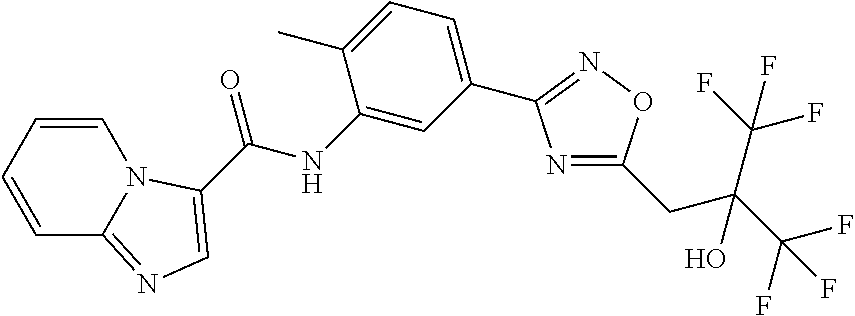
C(=O)(NC1=CC(C2=NOC(CC(C(F)(F)F)(C(F)(F)F)O)=N2)=CC=C1C)C1=CN=C2C=CC=CN21
